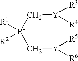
[R1][B-]([R2])(C[Y]([R5])[R6])C[Y]([R3])[R4]
